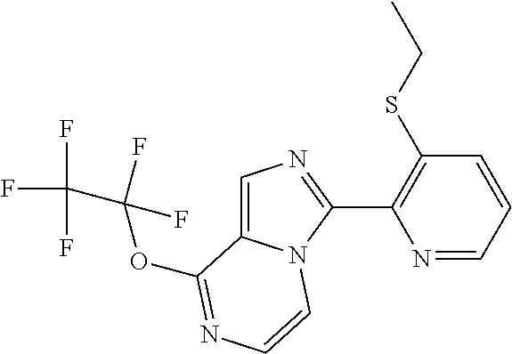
O(C1=NC=CN2C1=CN=C2C1=C(SCC)C=CC=N1)C(F)(F)C(F)(F)F
